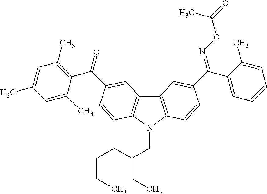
C12=C(N(CC(CC)CCCC)C3=C1C=C(C(C1=C(C)C=C(C)C=C1C)=O)C=C3)C=CC(C(C1=CC=CC=C1C)=NOC(=O)C)=C2
